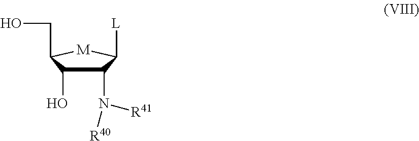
C1(N([R41])[R40])C(O)C(CO)[M]C1[L]
